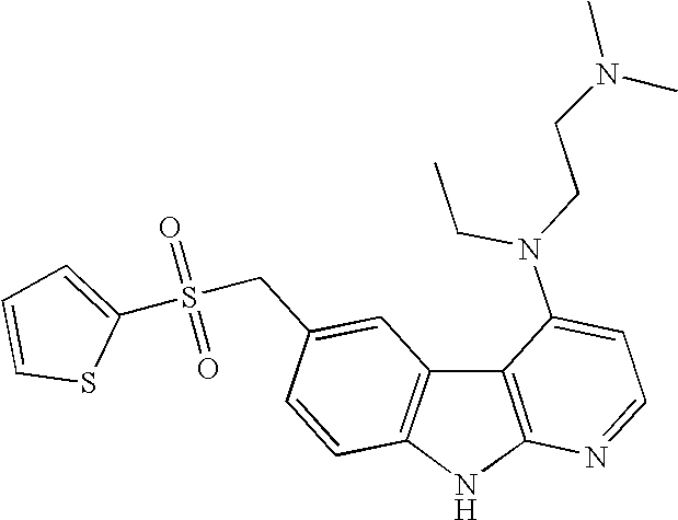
C12=C(C3=C(N1)N=CC=C3N(CCN(C)C)CC)C=C(CS(=O)(=O)C1=CC=CS1)C=C2
